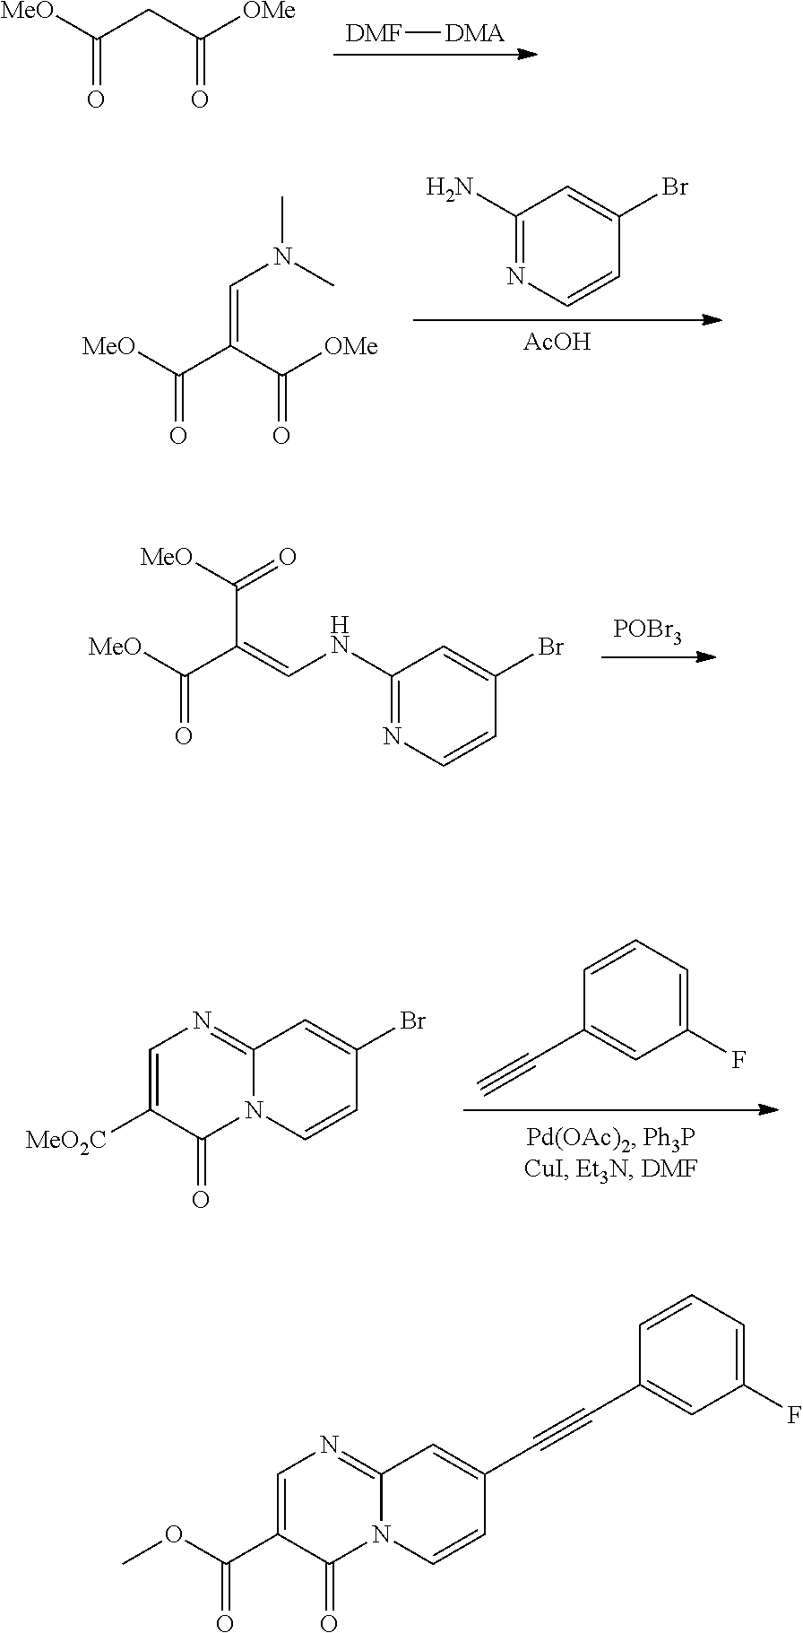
[DMF][DMA].[MeO]C(CC([OMe])=O)=O.[POBr3].[MeO]C(C(C([MeO])=O)=CNC1=NC=CC(Br)=C1)=O.[AcOH].C1(N)=NC=CC(Br)=C1.[MeO]C(C(C([OMe])=O)=CN(C)C)=O.C1(C#C)=CC(F)=CC=C1.N12C(=NC=C([MeO2C])C1=O)C=C(Br)C=C2.N12C(=NC=C(C(OC)=O)C1=O)C=C(C#CC1=CC(F)=CC=C1)C=C2
